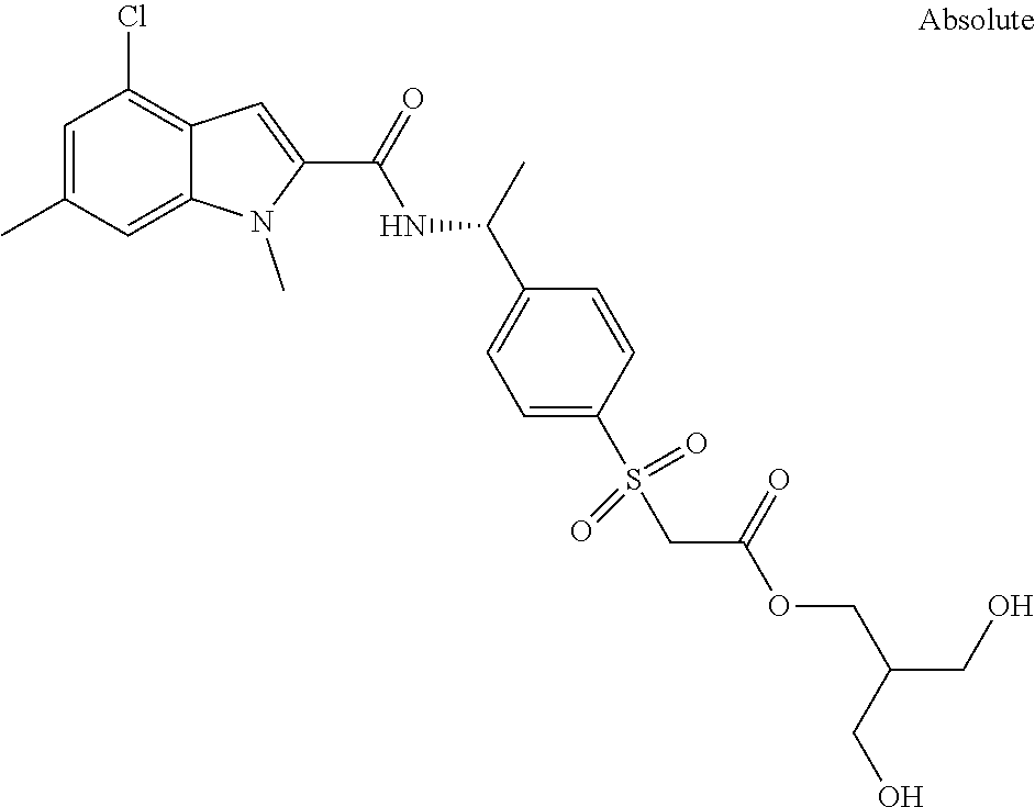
C1=C(C)C=C2C(=C1Cl)C=C(C(=O)NC(C1=CC=C(S(CC(OCC(CO)CO)=O)(=O)=O)C=C1)C)N2C
